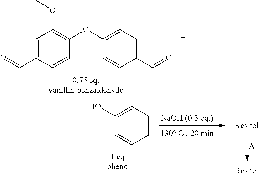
C1(O)=CC=CC=C1.[D].C1=C(C=O)C=CC(OC2=CC=C(C=O)C=C2)=C1OC
